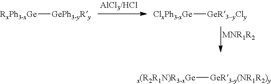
[RxPh3-xGe][GePh3-yRy].[ClxPh3-xGe][GeR3-yCly].[MNR1R2].[x(R2R1N)R3-xGe][GeR3-y(NR1R2)y]
